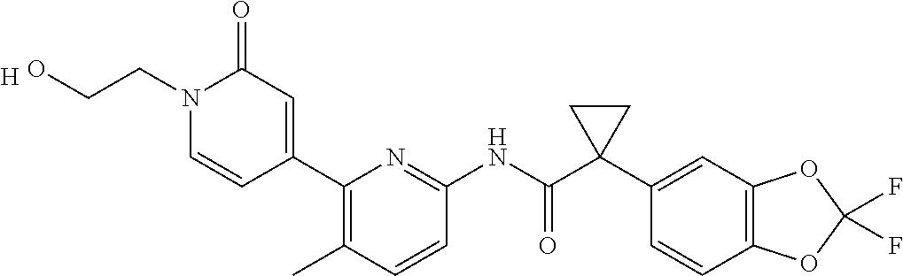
N1(CCO)C=CC(C2=C(C)C=CC(NC(C3(C4=CC5=C(C=C4)OC(F)(F)O5)CC3)=O)=N2)=CC1=O.[H]
